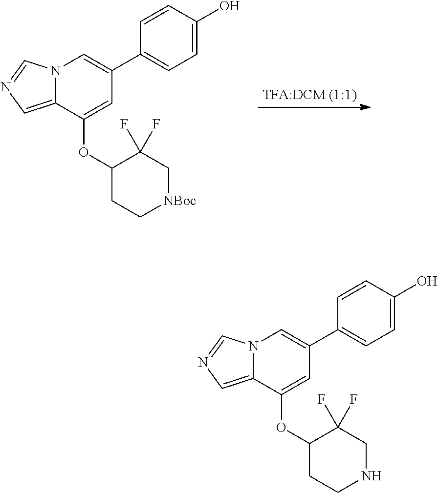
N12C(=CN=C1)C(OC1CC[NBoc]CC1(F)F)=CC(C1=CC=C(O)C=C1)=C2.N12C(=CN=C1)C(OC1CCNCC1(F)F)=CC(C1=CC=C(O)C=C1)=C2
